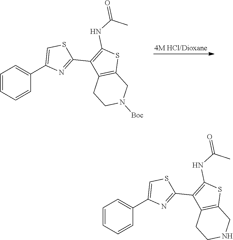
C1=CC=CC(C2=CSC(C3=C(NC(=O)C)SC4=C3CCN([Boc])C4)=N2)=C1.C1=CC=CC(C2=CSC(C3=C(NC(=O)C)SC4=C3CCNC4)=N2)=C1
